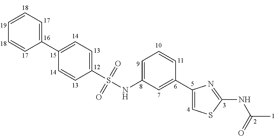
C1=C(NS(C2=CC=C(C3=CC=CC=C3)C=C2)(=O)=O)C=C(C2=CSC(NC(C)=O)=N2)C=C1
